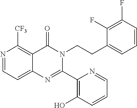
N1=CC=C2C(=C1[CF3])C(=O)N(CCC1=CC=CC(F)=C1F)C(C1=C(O)C=CC=N1)=N2
